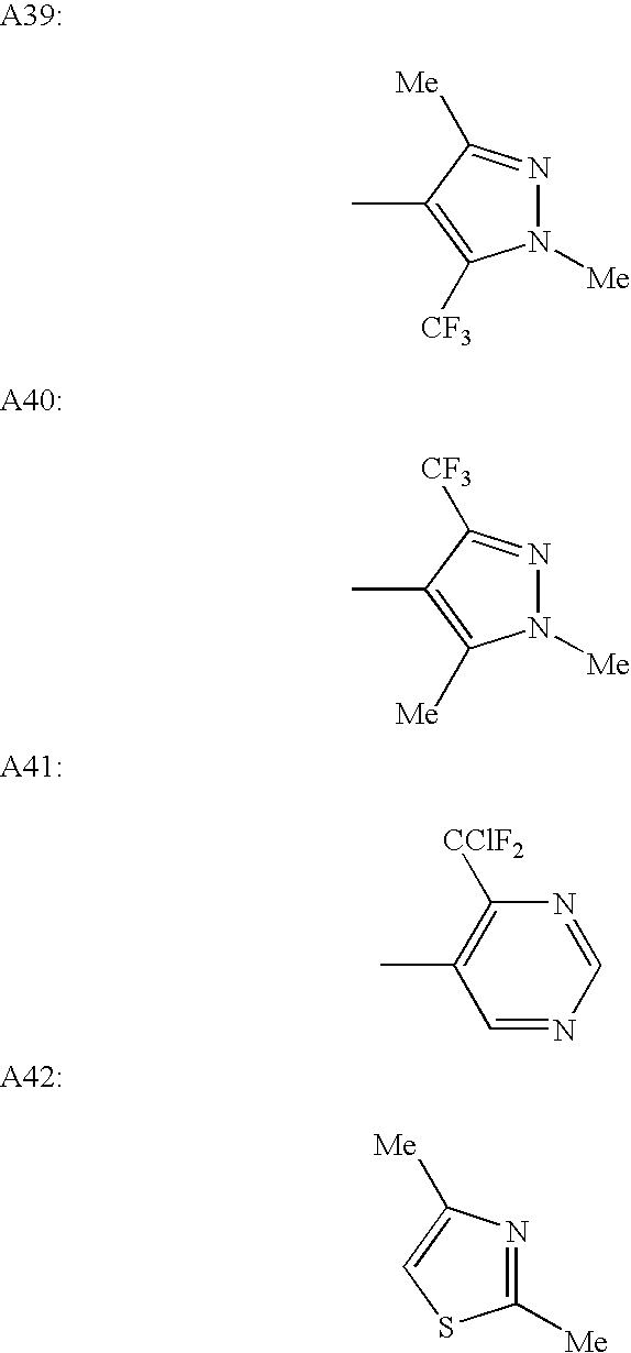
N1([Me])N=C([Me])C(C)=C1[CF3].N1([Me])N=C([CF3])C(C)=C1[Me].N1=CN=CC(C)=C1[CClF2].C1([Me])=NC([Me])=CS1
